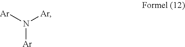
N([Ar])([Ar])[Ar]
